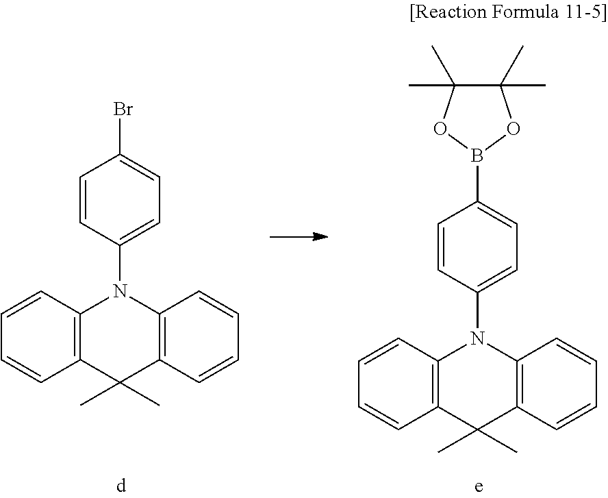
C1=CC2=C(C=C1)C(C)(C)C1=C(N2C2=CC=C(Br)C=C2)C=CC=C1.C1=CC2=C(C=C1)C(C)(C)C1=C(N2C2=CC=C(B3OC(C)(C)C(C)(C)O3)C=C2)C=CC=C1
